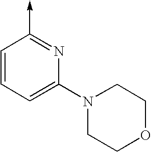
C1=CC=C(N2CCOCC2)N=C1->C
